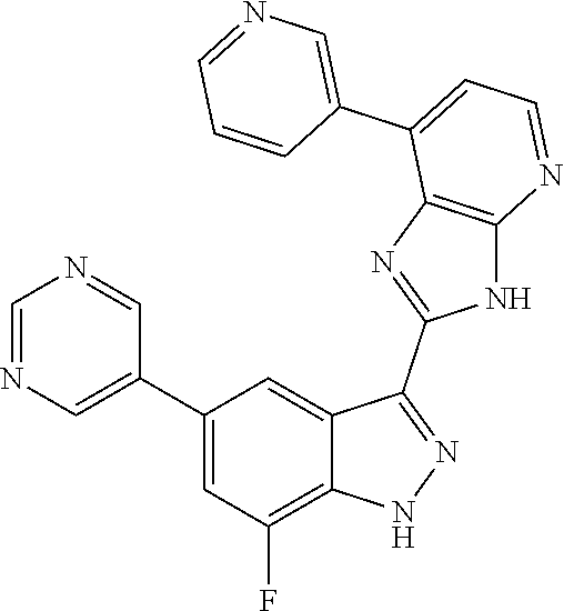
C1=NC=C(C2=CC(F)=C3C(=C2)C(C2=NC4=C(N2)N=CC=C4C2=CN=CC=C2)=NN3)C=N1
